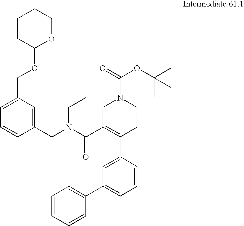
C1CC(OCC2=CC=CC(CN(C(C3=C(C4=CC(C5=CC=CC=C5)=CC=C4)CCN(C(=O)OC(C)(C)C)C3)=O)CC)=C2)OCC1
